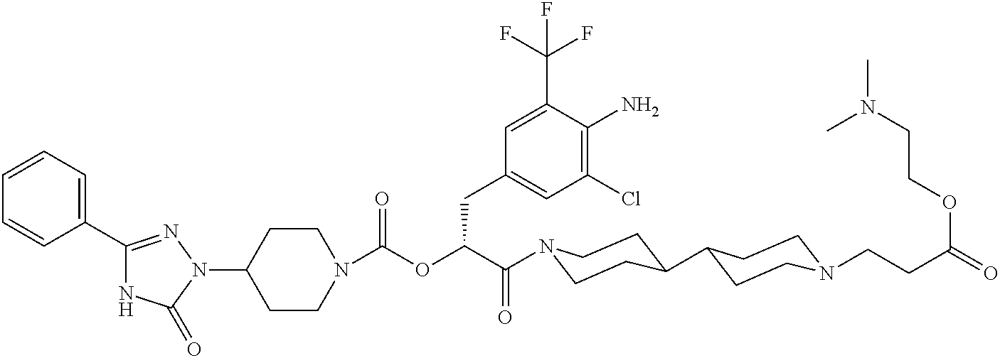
N1(C2CCN(C(=O)OC(C(=O)N3CCC(C4CCN(CCC(=O)OCCN(C)C)CC4)CC3)CC3=CC(Cl)=C(N)C(C(F)(F)F)=C3)CC2)N=C(C2=CC=CC=C2)NC1=O
